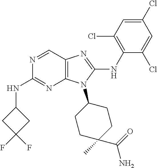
N1=CC2=C(N=C1NC1CC(F)(F)C1)N(C1CCC(C)(C(=O)N)CC1)C(NC1=C(Cl)C=C(Cl)C=C1Cl)=N2
